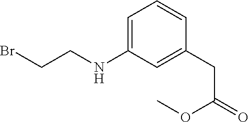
C1=C(NCCBr)C=C(CC(=O)OC)C=C1
